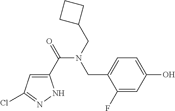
C1(C(=O)N(CC2CCC2)CC2=CC=C(O)C=C2F)=CC(Cl)=NN1
